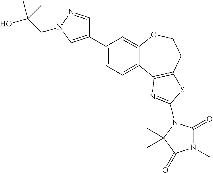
C1=C(C2=CN(CC(O)(C)C)N=C2)C=C2C(=C1)C1=C(CCO2)SC(N2C(=O)N(C)C(=O)C2(C)C)=N1
